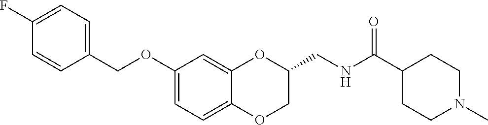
C1(OCC2=CC=C(F)C=C2)=CC=C2C(=C1)OC(CNC(C1CCN(C)CC1)=O)CO2
